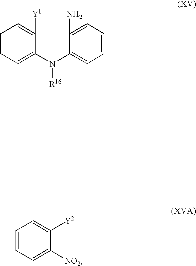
C1=CC=C(N(C2=CC=CC=C2N)[R16])C([Y1])=C1.C1=CC=C([NO2])C([Y2])=C1
